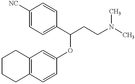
C1CCC2=C(C1)C=C(OC(CCN(C)C)C1=CC=C([NC])C=C1)C=C2
